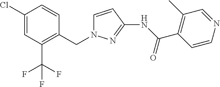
C1=C(Cl)C=CC(CN2C=CC(NC(C3=C(C)C=NC=C3)=O)=N2)=C1C(F)(F)F
